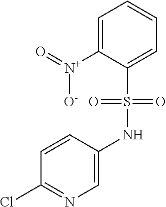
C1=C([N+](=O)[O-])C(S(NC2=CN=C(Cl)C=C2)(=O)=O)=CC=C1
